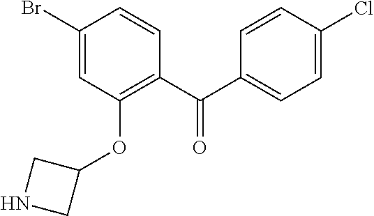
C1(C(C2=C(OC3CNC3)C=C(Br)C=C2)=O)=CC=C(Cl)C=C1
